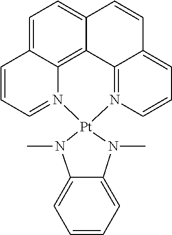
C1=C2C3=C4C(=C1)C=CC1=CC=CN(=C41)[Pt]1(N3=CC=C2)N(C)C2=CC=CC=C2N1C
